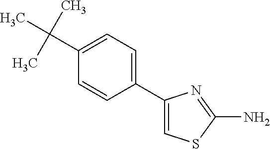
C1(C(C)(C)C)=CC=C(C2=CSC(N)=N2)C=C1
